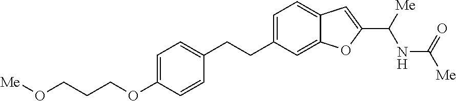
C1=C(CCC2=CC=C(OCCCO[Me])C=C2)C=C2C(=C1)C=C(C([Me])NC([Me])=O)O2
